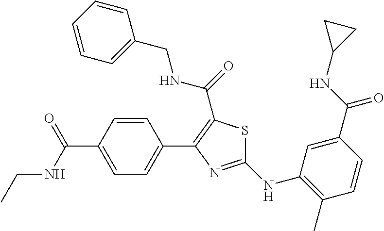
C1(NC2=C(C)C=CC(C(NC3CC3)=O)=C2)=NC(C2=CC=C(C(NCC)=O)C=C2)=C(C(=O)NCC2=CC=CC=C2)S1
